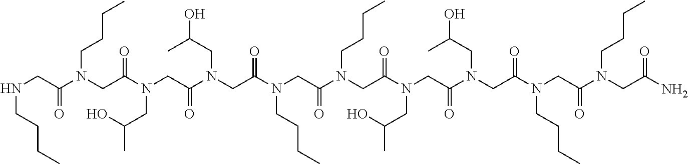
N(CC(N(CC(N(CC(N(CC(N(CC(N(CC(N(CC(N(CC(N(CC(N(CC(N)=O)CCCC)=O)CCCC)=O)CC(C)O)=O)CC(C)O)=O)CCCC)=O)CCCC)=O)CC(C)O)=O)CC(C)O)=O)CCCC)=O)CCCC
